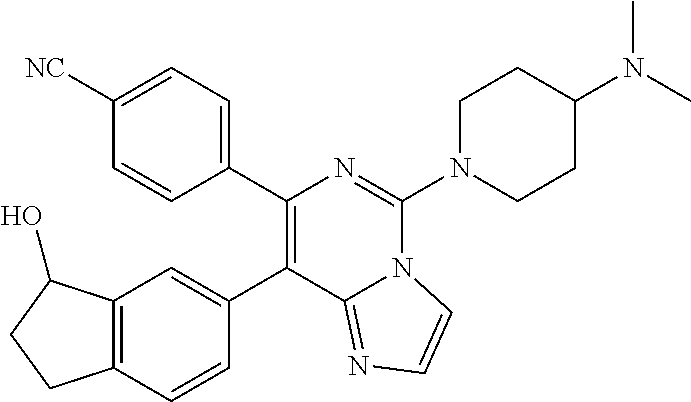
C1(C2=CC3=C(C=C2)CCC3O)=C(C2=CC=C([NC])C=C2)N=C(N2CCC(N(C)C)CC2)N2C1=NC=C2
